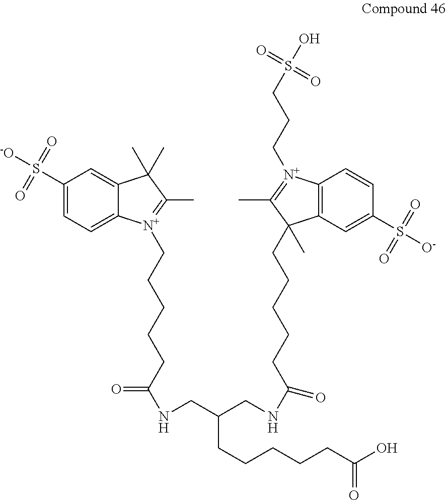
C1(S([-O])(=O)=O)=CC=C2C(=C1)C(C)(C)C(C)=[N+]2CCCCCC(NCC(CNC(=O)CCCCCC1(C)C2=C([N+](CCCS(O)(=O)=O)=C1C)C=CC(S([O-])(=O)=O)=C2)CCCCCC(O)=O)=O
